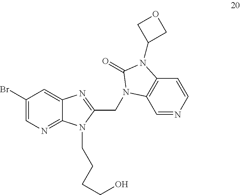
C1(Br)=CN=C2C(=C1)N=C(CN1C3=C(C=CN=C3)N(C3COC3)C1=O)N2CCCCO
